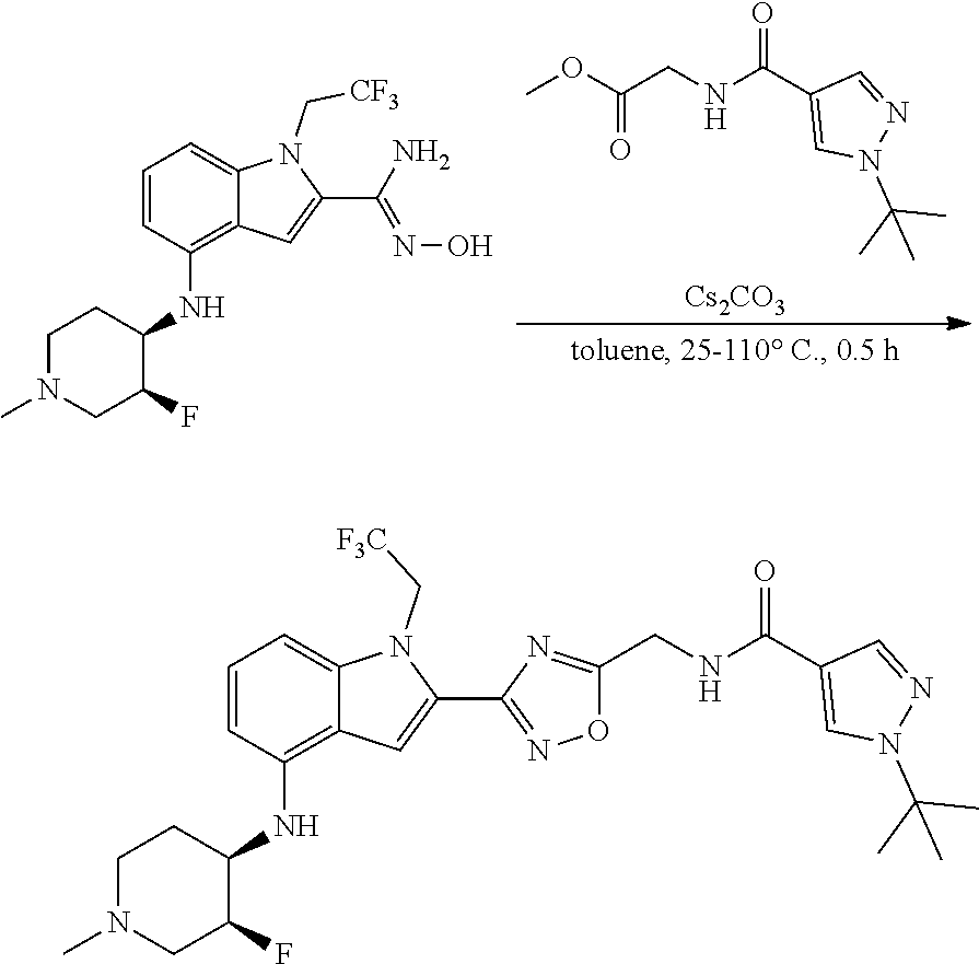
COC(CNC(C1=CN(C(C)(C)C)N=C1)=O)=O.[Cs2CO3].C1N(C)CC(F)C(NC2=C3C(=CC=C2)N(C[CF3])C(C(N)=NO)=C3)C1.C1N(C)CC(F)C(NC2=C3C(=CC=C2)N(C[F3C])C(C2=NOC(CNC(C4=CN(C(C)(C)C)N=C4)=O)=N2)=C3)C1
